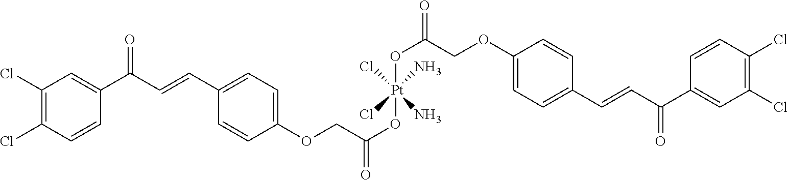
O([Pt](OC(=O)COC1=CC=C(C=CC(C2=CC(Cl)=C(Cl)C=C2)=O)C=C1)(Cl)(N)(Cl)N)C(=O)COC1=CC=C(C=CC(C2=CC(Cl)=C(Cl)C=C2)=O)C=C1
